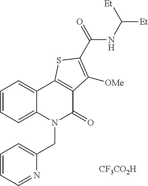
C1=CC=C2C(=C1)C1=C(C(=O)N2CC2=CC=CC=N2)C([OMe])=C(C(NC([Et])[Et])=O)S1.[CF3CO2H]
